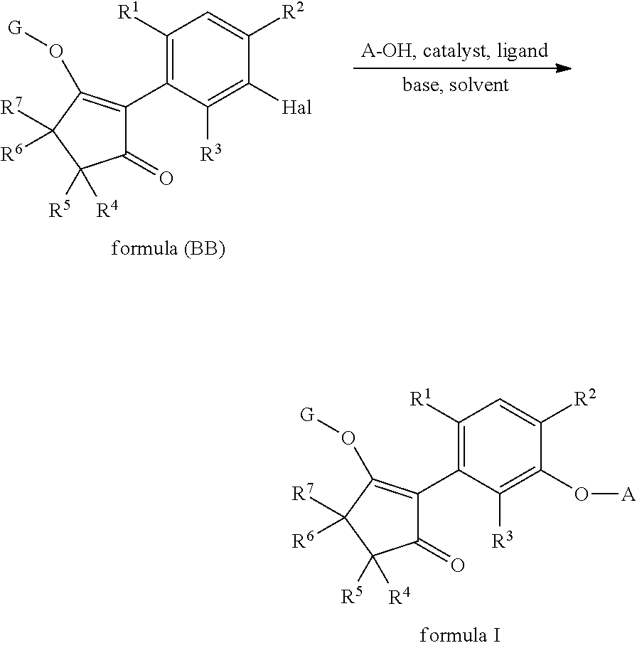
C1([R1])=C(C2=C(O[G])C([R7])([R6])C([R4])([R5])C2=O)C([R3])=C([Hal])C([R2])=C1.C1([R1])=C(C2=C(O[G])C([R7])([R6])C([R4])([R5])C2=O)C([R3])=C(O[A])C([R2])=C1
